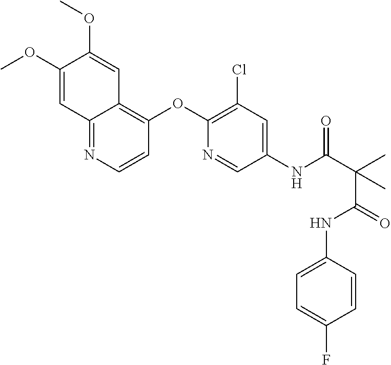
COC1=CC2=NC=CC(OC3=C(Cl)C=C(NC(=O)C(C(NC4=CC=C(F)C=C4)=O)(C)C)C=N3)=C2C=C1OC
